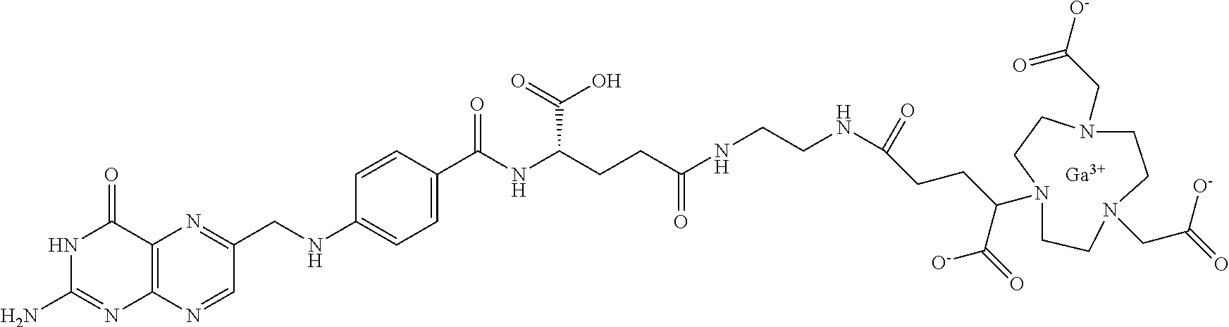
C1(=O)NC(N)=NC2=C1N=C(CNC1=CC=C(C(NC(CCC(NCCNC(CCC(C(=O)[O-])N3CCN(CC(=O)[O-])CCN(CC([O-])=O)CC3)=O)=O)C(O)=O)=O)C=C1)C=N2.[Ga]
